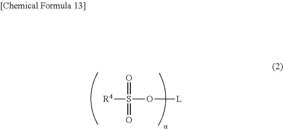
[R4]S(=O)(=O)O[L]
